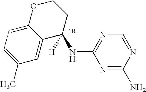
N1=C(N)N=CN=C1NC1([H])CCOC2=CC=C(C)C=C12
